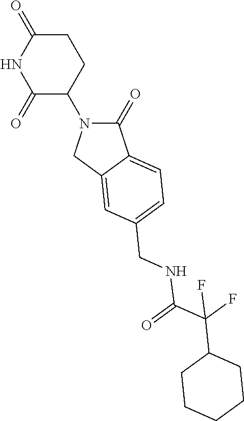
C1(=O)N(C2CCC(=O)NC2=O)CC2=CC(CNC(C(C3CCCCC3)(F)F)=O)=CC=C12
